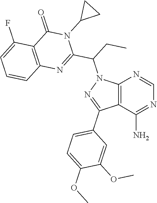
C12=C(C(N)=NC=N1)C(C1=CC=C(OC)C(OC)=C1)=NN2C(C1=NC2=C(C(=O)N1C1CC1)C(F)=CC=C2)CC
